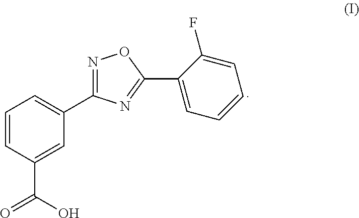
C1=CC(C(=O)O)=CC(C2=NOC(C3=CC=CC=C3F)=N2)=C1
